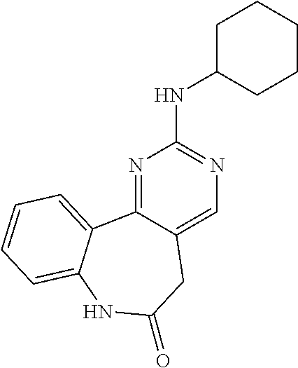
N1=C2C(=CN=C1NC1CCCCC1)CC(=O)NC1=CC=CC=C21
